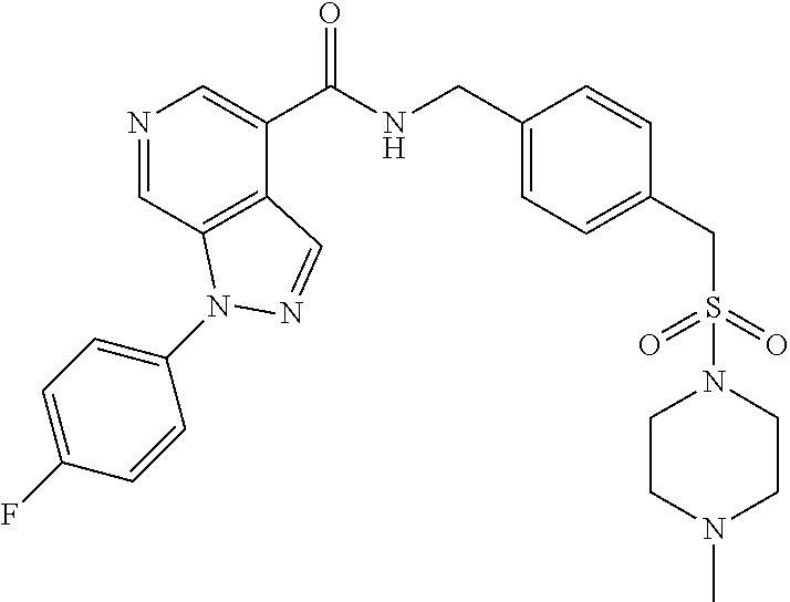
N1=CC2=C(C(C(NCC3=CC=C(CS(=O)(=O)N4CCN(C)CC4)C=C3)=O)=C1)C=NN2C1=CC=C(F)C=C1
